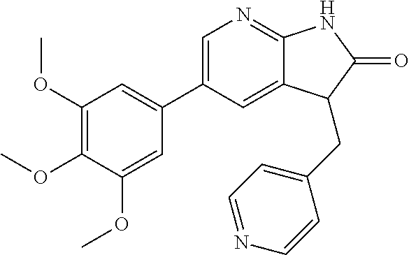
C1=C(C2=CC(OC)=C(OC)C(OC)=C2)C=C2C(=N1)NC(=O)C2CC1=CC=NC=C1
